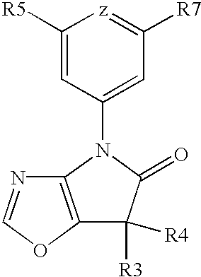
C1([R5])=CC(N2C(=O)C([R3])([R4])C3=C2N=CO3)=CC([R7])=[z]1
